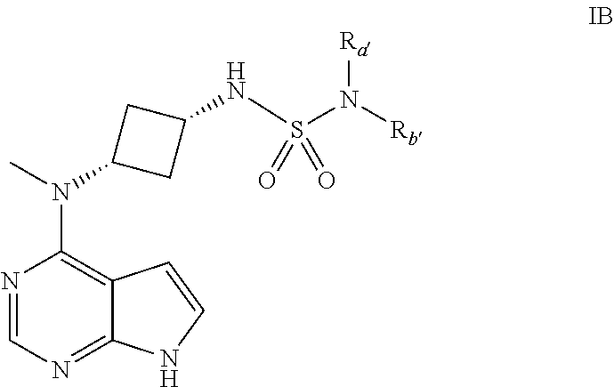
N1=CN=C2C(=C1N(C)C1CC(NS(N([Rb])[Ra])(=O)=O)C1)C=CN2
